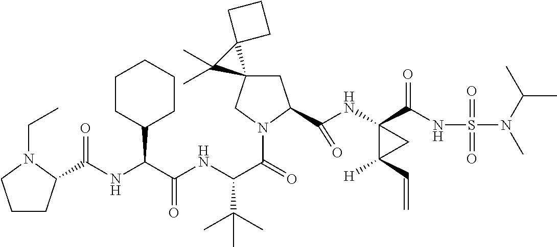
C1C(C(NC2(C(NS(N(C)C(C)C)(=O)=O)=O)C([H])(C=C)C2)=O)N(C(=O)C(NC(C(NC(=O)C2CCCN2CC)C2CCCCC2)=O)C(C)(C)C)CC12C1(CCC1)C2(C)C
